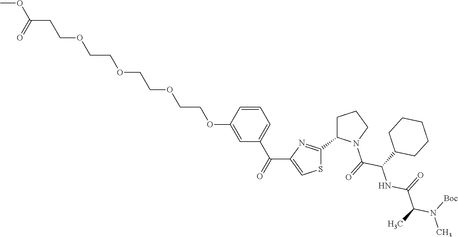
C1=CC(OCCOCCOCCOCCC(OC)=O)=CC(C(=O)C2=CSC(C3N(C(=O)C(C4CCCCC4)NC(C(C)N([Boc])C)=O)CCC3)=N2)=C1
